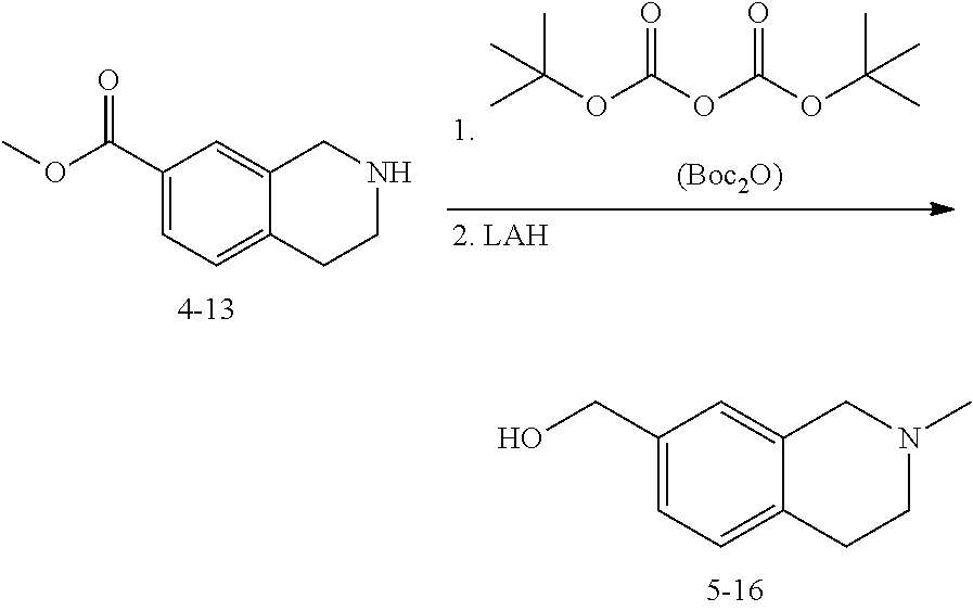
CC(OC(OC(OC(C)(C)C)=O)=O)(C)C.[(Boc2O)].C1(C(OC)=O)=CC=C2C(=C1)CNCC2.C1(CO)=CC=C2C(=C1)CN(C)CC2
